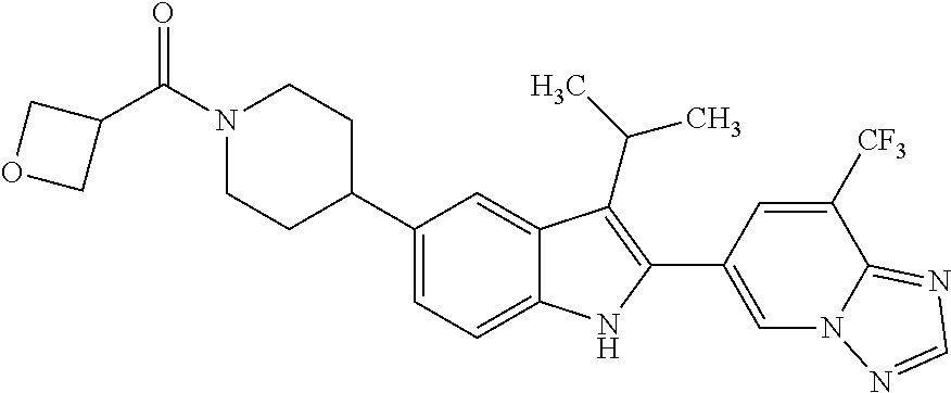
C(N1CCC(C2=CC=C3C(=C2)C(C(C)C)=C(C2=CN4C(=NC=N4)C([CF3])=C2)N3)CC1)(C1COC1)=O
